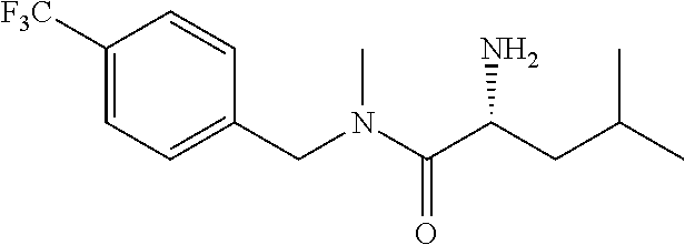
C1([F3C])=CC=C(CN(C(C(CC(C)C)N)=O)C)C=C1
